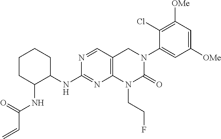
C1CC(NC(C=C)=O)C(NC2=NC3=C(C=N2)CN(C2=CC([OMe])=CC([OMe])=C2Cl)C(=O)N3CCF)CC1
